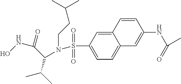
C1=CC2=CC(S(=O)(=O)N(CCC(C)C)C(C(=O)NO)C(C)C)=CC=C2C=C1NC(=O)C
